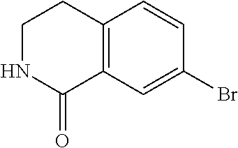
C1=CC(Br)=CC2=C1CCNC2=O
